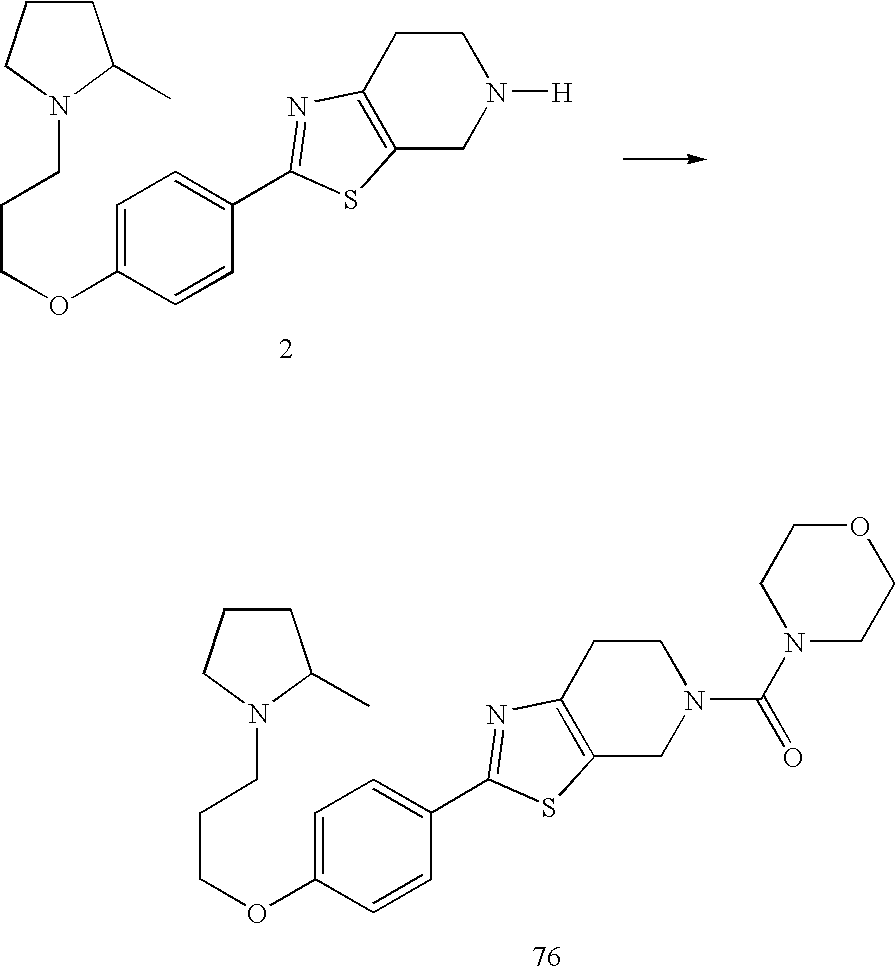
C1CCN(CCCOC2=CC=C(C3=NC4=C(CN(C(=O)N5CCOCC5)CC4)S3)C=C2)C1C.C1CCN(CCCOC2=CC=C(C3=NC4=C(CN([H])CC4)S3)C=C2)C1C
